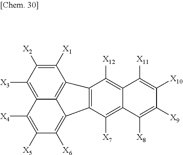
C1([X1])=C([X2])C([X3])=C2C3=C1C1=C(C3=C([X6])C([X5])=C2[X4])C([X7])=C2C(=C1[X12])C([X11])=C([X10])C([X9])=C2[X8]
